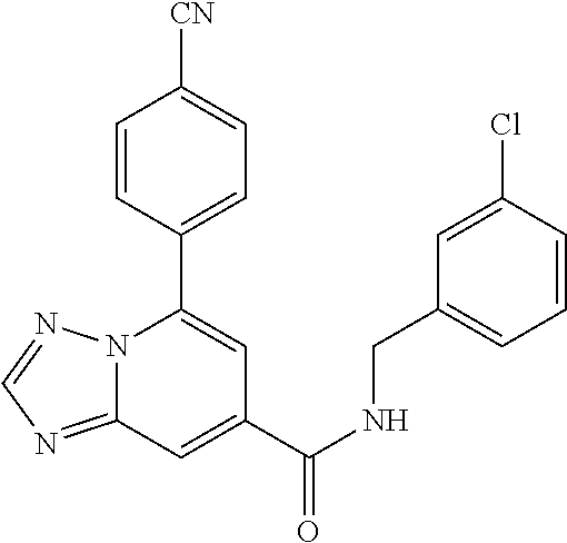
C12=NC=NN1C(C1=CC=C([CN])C=C1)=CC(C(NCC1=CC=CC(Cl)=C1)=O)=C2
